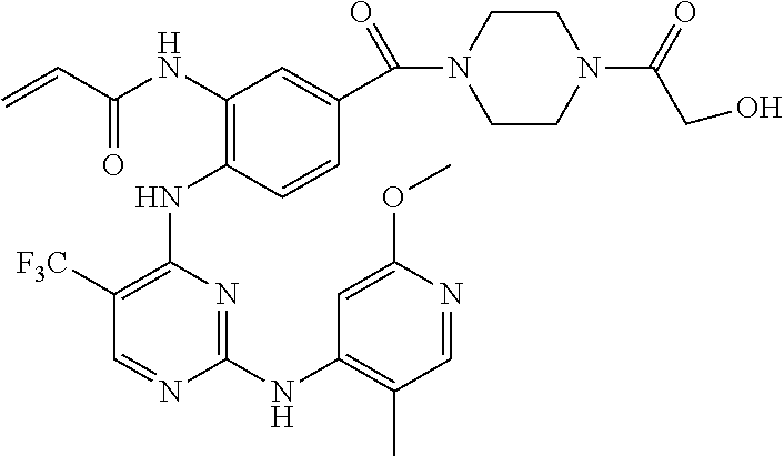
N(C1=C(NC2=C([F3C])C=NC(NC3=C(C)C=NC(OC)=C3)=N2)C=CC(C(N2CCN(C(CO)=O)CC2)=O)=C1)C(C=C)=O
